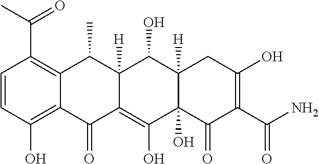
C1=CC(O)=C2C(=C1C(C)=O)C(C)C1([H])C(=C(O)C3(O)C([H])(C1O)CC(O)=C(C(N)=O)C3=O)C2=O
